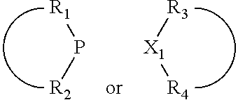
[R1]P[R2].[R3][X1][R4]
